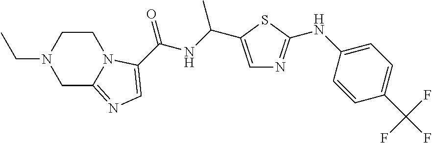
CCN1CC2=NC=C(C(NC(C)C3=CN=C(NC4=CC=C(C(F)(F)F)C=C4)S3)=O)N2CC1
